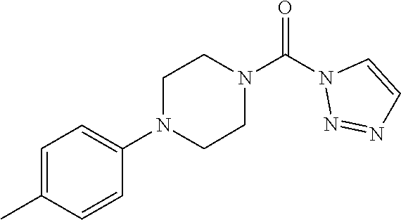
O=C(N1N=NC=C1)N1CCN(C2=CC=C(C)C=C2)CC1
